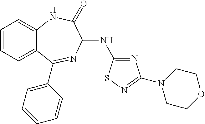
C1=CC=C2C(=C1)NC(=O)C(NC1=NC(N3CCOCC3)=NS1)N=C2C1=CC=CC=C1
